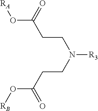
O(C(=O)CCN([R3])CCC(O[RB])=O)[RA]
